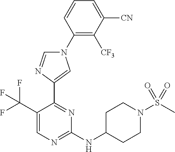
C1=CC=C([CN])C([CF3])=C1N1C=NC(C2=NC(NC3CCN(S(=O)(=O)C)CC3)=NC=C2C(F)(F)F)=C1
